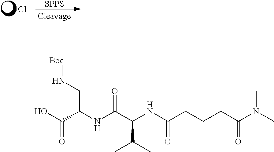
Cl.[SPPS].OC(C(NC(C(NC(CCCC(N(C)C)=O)=O)C(C)C)=O)CN[Boc])=O
